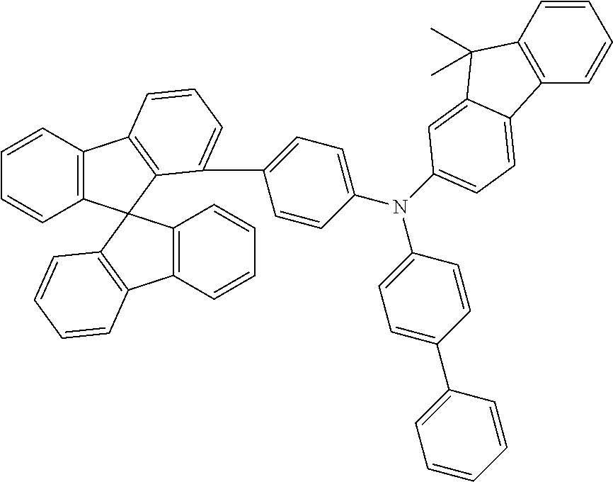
C12=C(C3(C4=C1C=CC=C4C1=CC=C(N(C4=CC=C(C5=CC=CC=C5)C=C4)C4=CC=C5C6=C(C=CC=C6)C(C)(C)C5=C4)C=C1)C1=C(C4=C3C=CC=C4)C=CC=C1)C=CC=C2
